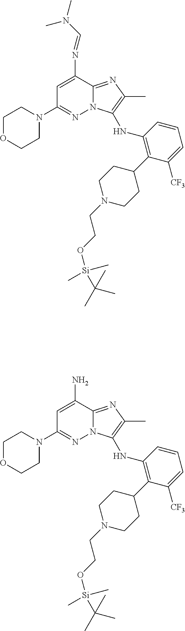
C1=C(N=CN(C)C)C2=NC(C)=C(NC3=C(C4CCN(CCO[Si](C)(C)C(C)(C)C)CC4)C([CF3])=CC=C3)N2N=C1N1CCOCC1.C1=C(N)C2=NC(C)=C(NC3=C(C4CCN(CCO[Si](C)(C)C(C)(C)C)CC4)C([CF3])=CC=C3)N2N=C1N1CCOCC1
